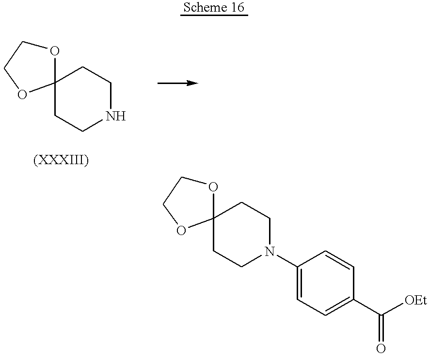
C12(CCNCC1)OCCO2.C12(CCN(C3=CC=C(C([OEt])=O)C=C3)CC1)OCCO2
